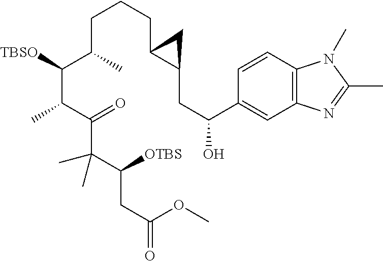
C(C(C(C(C(C(C(CC(OC)=O)[OTBS])(C)C)=O)C)[TBSO])C)CCC1C(CC(O)C2=CC3=C(C=C2)N(C)C(C)=N3)C1
